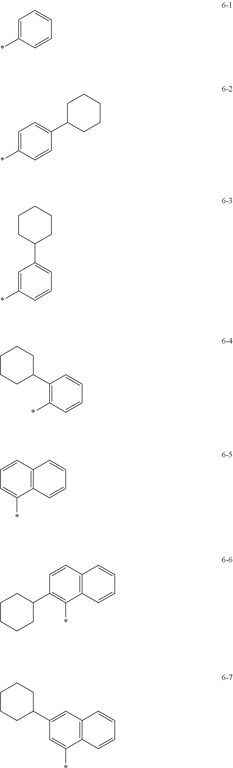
C1=C(*)C=CC=C1.C1=C(*)C=CC(C2CCCCC2)=C1.C1=C(*)C=CC=C1C1CCCCC1.C1(C2CCCCC2)=C(*)C=CC=C1.C12=C(C=CC=C1)C(*)=CC=C2.C12=C(C=CC=C1)C(*)=C(C1CCCCC1)C=C2.C12=C(C=CC=C1)C(*)=CC(C1CCCCC1)=C2
